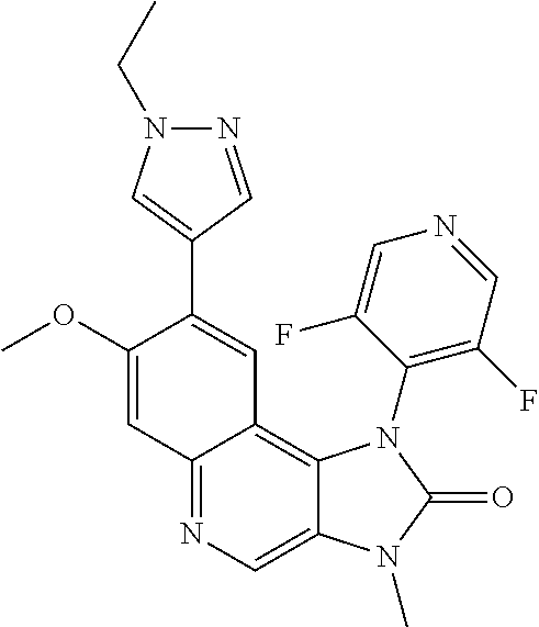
C12=NC=C3C(=C1C=C(C1=CN(CC)N=C1)C(OC)=C2)N(C1=C(F)C=NC=C1F)C(=O)N3C
